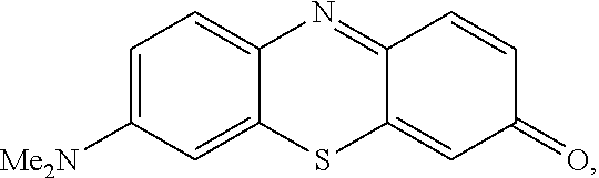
C1=C2C(=CC=C1[Me2N])N=C1C(=CC(=O)C=C1)S2
